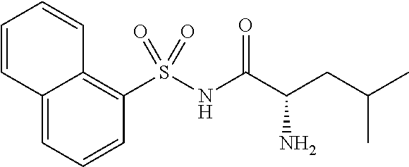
C12=CC=CC(S(NC(C(CC(C)C)N)=O)(=O)=O)=C1C=CC=C2
